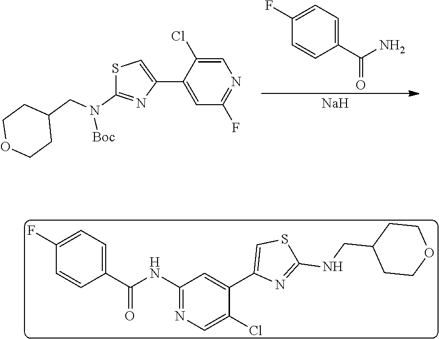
N(C1=NC=C(Cl)C(C2=CSC(NCC3CCOCC3)=N2)=C1)C(C1=CC=C(F)C=C1)=O.C1(C(N)=O)=CC=C(F)C=C1.[Na].C1=C(Cl)C(C2=CSC(N(CC3CCOCC3)[Boc])=N2)=CC(F)=N1
